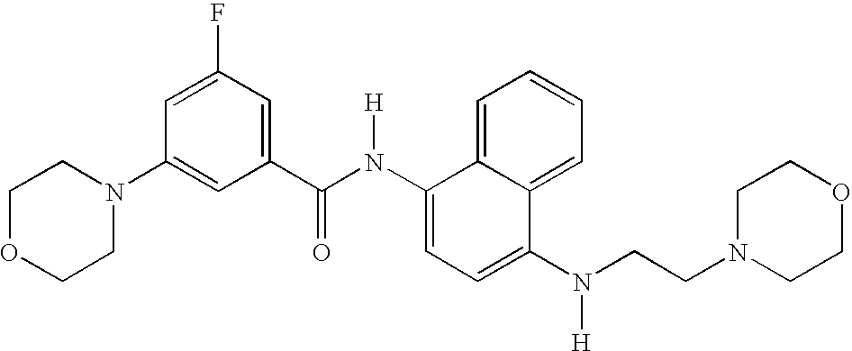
C1=C2C(=CC=C1)C(N(CCN1CCOCC1)[H])=CC=C2N(C(C1=CC(F)=CC(N2CCOCC2)=C1)=O)[H]
